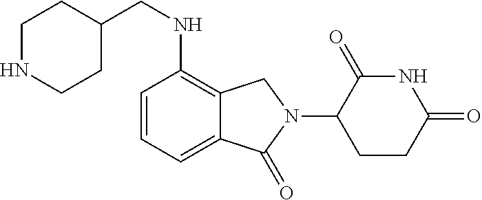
N1C(=O)C(N2CC3=C(NCC4CCNCC4)C=CC=C3C2=O)CCC1=O
